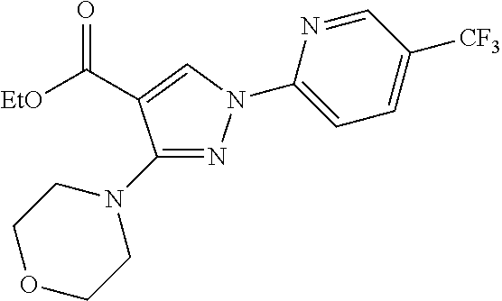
C(C1=CN(C2=CC=C([CF3])C=N2)N=C1N1CCOCC1)([EtO])=O
